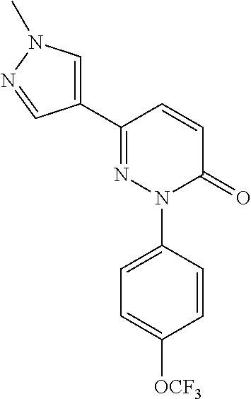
C1=CC(C2=CN(C)N=C2)=NN(C2=CC=C([OCF3])C=C2)C1=O
